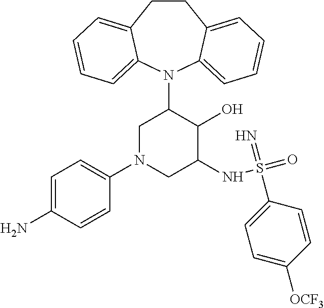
C12=CC=CC=C1N(C1CN(C3=CC=C(N)C=C3)CC(NS(=O)(=N)C3=CC=C([OCF3])C=C3)C1O)C1=CC=CC=C1CC2
